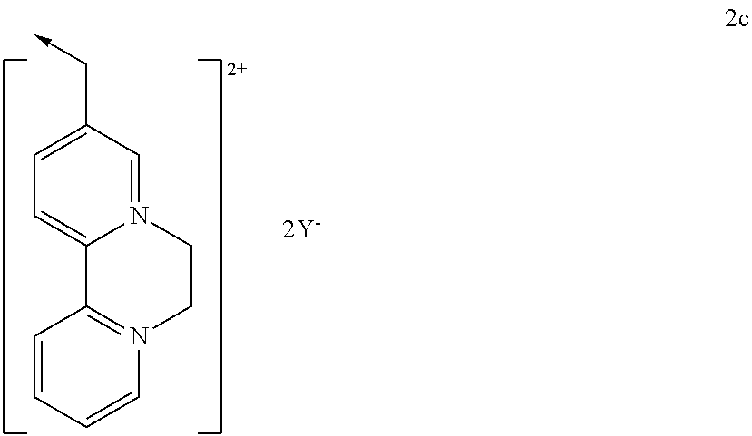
C1=CC=CN2=C1C1=CC=C(C->C)C=N1CC2
